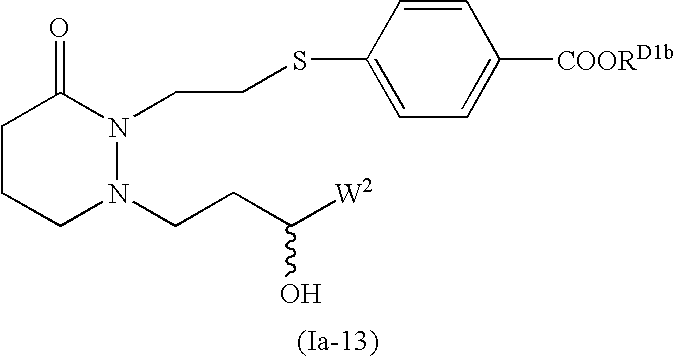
C1CCN(CCC([W2])O)N(CCSC2=CC=C([COORD1b])C=C2)C1=O
